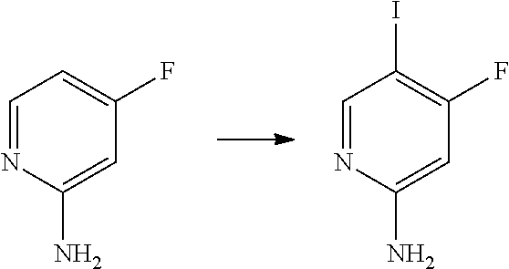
C1=NC(N)=CC(F)=C1.C1=NC(N)=CC(F)=C1I
